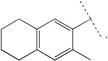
C1CCC2=C(C1)C=C(C(C)C)C(C)=C2
